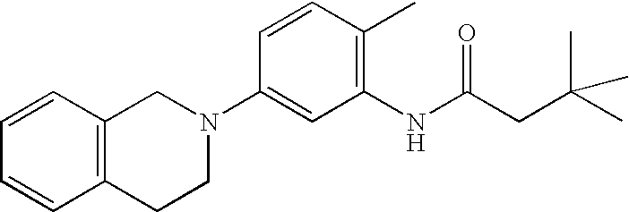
N1(C2=CC(NC(CC(C)(C)C)=O)=C(C)C=C2)CC2=C(CC1)C=CC=C2
